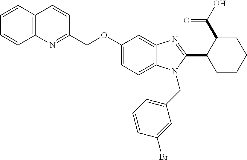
C1=CC2=C(C=C1)N=C(COC1=CC=C3C(=C1)N=C(C1CCCCC1C(O)=O)N3CC1=CC=CC(Br)=C1)C=C2
